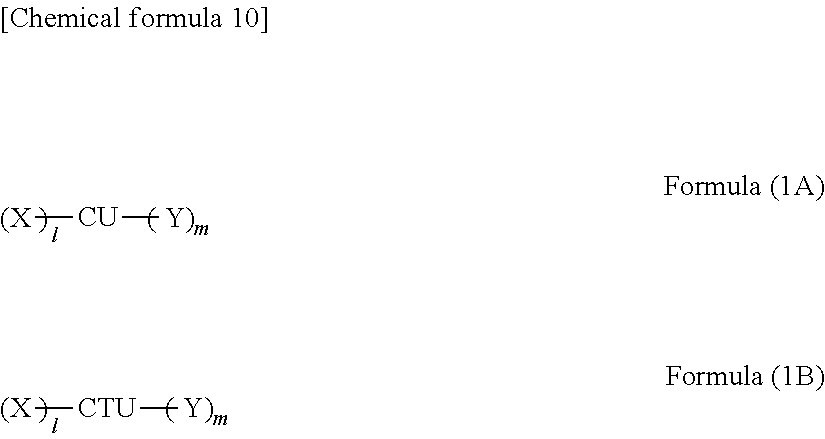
[(X][CU][Y)m].[(X][CTU][Y)m]
